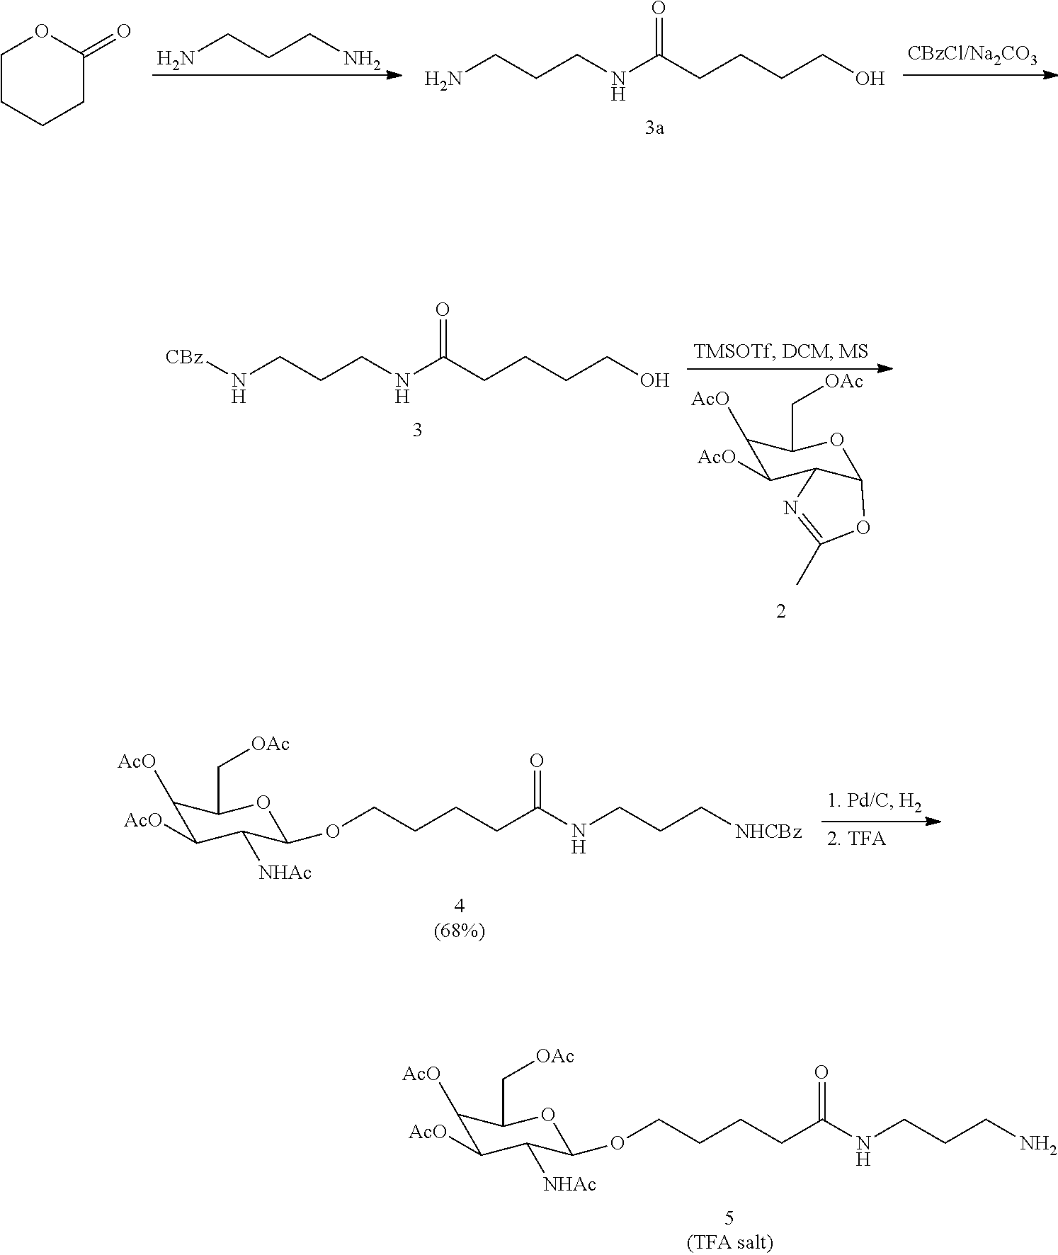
NCCCN.NCCCNC(CCCCO)=O.C1CCCC(=O)O1.N(CCCNC(CCCCO)=O)[CBz].C1([AcO])C([AcO])C2C(OC1C[OAc])OC(C)=N2.C1([AcO])C([AcO])C([NHAc])C(OCCCCC(NCCC[NHCBz])=O)OC1C[OAc].C1([AcO])C([AcO])C([NHAc])C(OCCCCC(NCCCN)=O)OC1C[OAc]
